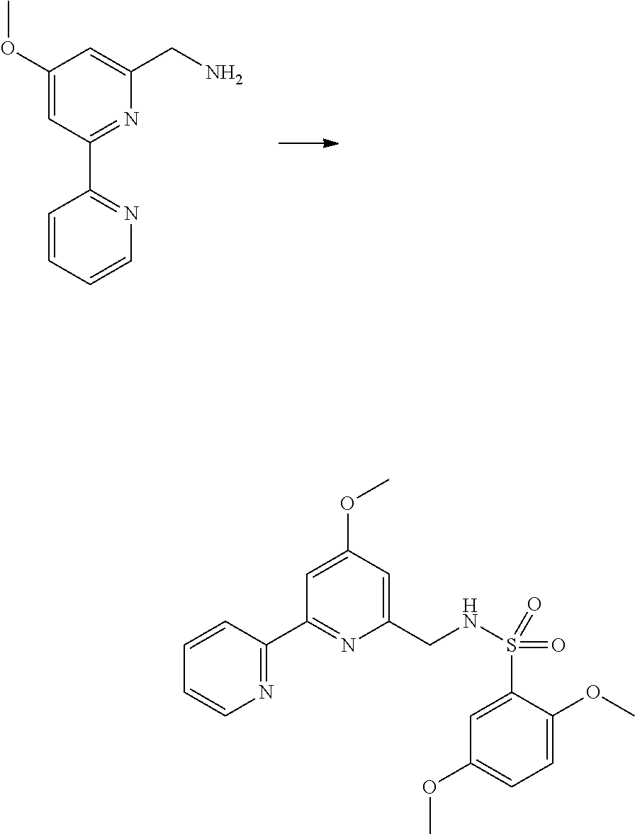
C1(OC)=CC(C2=NC=CC=C2)=NC(CN)=C1.C1=CC(C2=NC(CNS(C3=CC(OC)=CC=C3OC)(=O)=O)=CC(OC)=C2)=NC=C1
